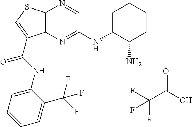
C12=C(N=C(NC3C(N)CCCC3)C=N1)C(C(NC1=CC=CC=C1C(F)(F)F)=O)=CS2.O=C(O)C(F)(F)F
